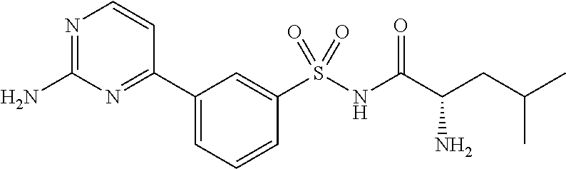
C1(C2=NC(N)=NC=C2)=CC=CC(S(NC(C(CC(C)C)N)=O)(=O)=O)=C1
